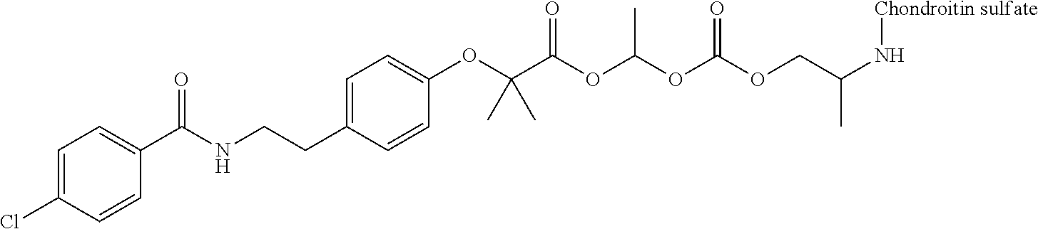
C1=C(Cl)C=CC(C(NCCC2=CC=C(OC(C(OC(OC(OCC(N[Chondroitin sulfate])C)=O)C)=O)(C)C)C=C2)=O)=C1
